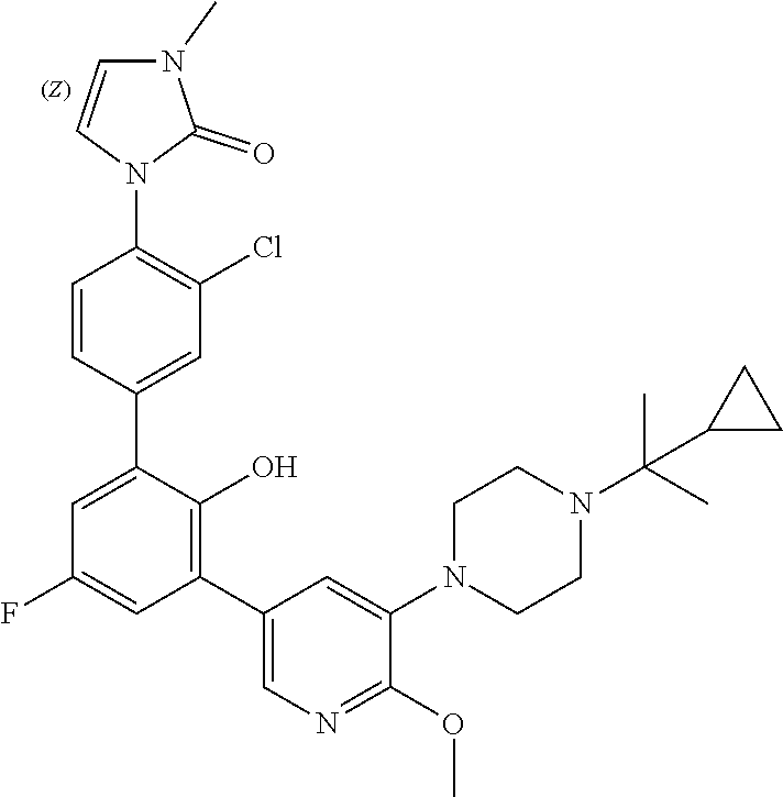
C1=C(C2=CC(Cl)=C(N3C(=O)N(C)C=C3)C=C2)C(O)=C(C2=CN=C(OC)C(N3CCN(C(C)(C)C4CC4)CC3)=C2)C=C1F
